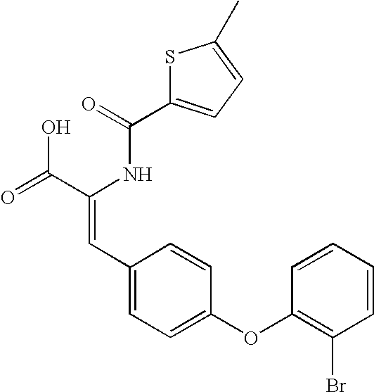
C(=O)(NC(C(=O)O)=CC1=CC=C(OC2=C(Br)C=CC=C2)C=C1)C1=CC=C(C)S1
